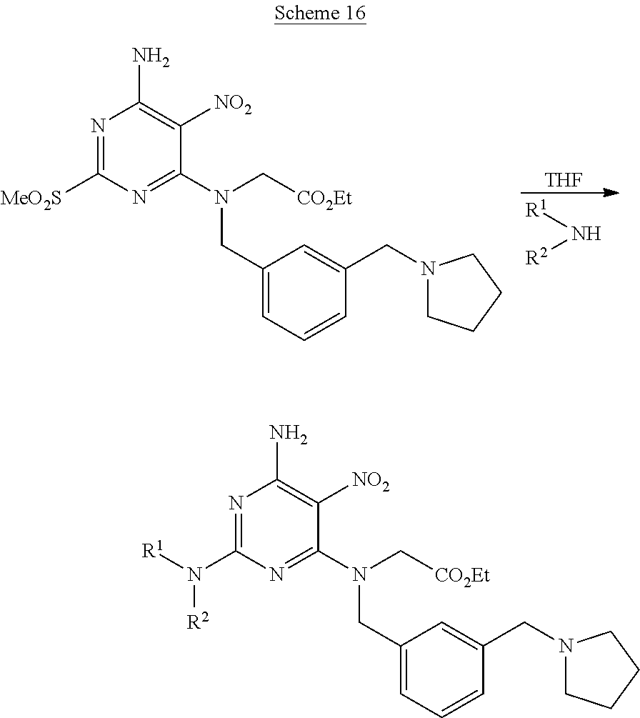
N1=C([MeO2S])N=C(N(C[CO2Et])CC2=CC=CC(CN3CCCC3)=C2)C([NO2])=C1N.[R1]N[R2].[THF].N1=C(N([R1])[R2])N=C(N(C[CO2Et])CC2=CC=CC(CN3CCCC3)=C2)C([NO2])=C1N
